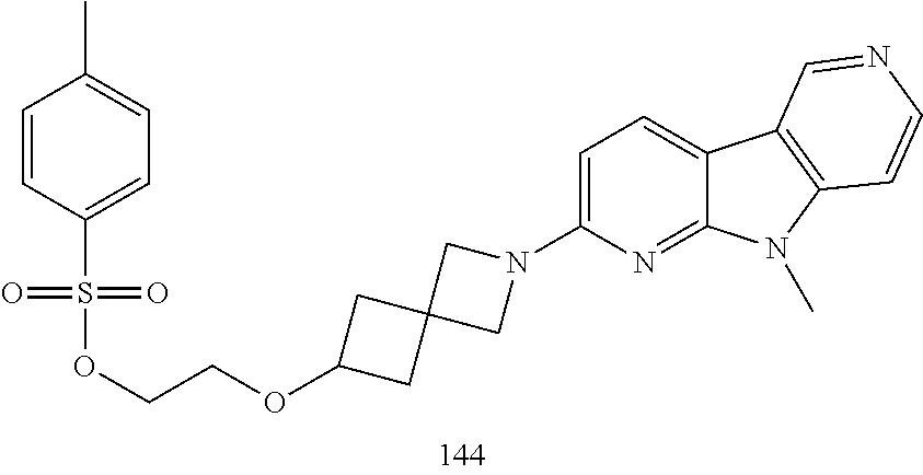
C1=C(N2CC3(CC(OCCOS(C4=CC=C(C)C=C4)(=O)=O)C3)C2)N=C2C(=C1)C1=C(N2C)C=CN=C1
